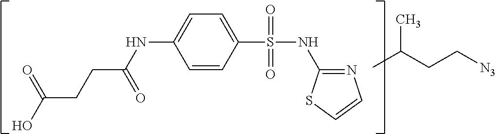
C(CCC(NC1=CC=C(S(NC2=NC=CS2)(=O)=O)C=C1)=O)(O)=O.CC(CC[N3])C
